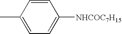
C1=C(C)C=CC([NHCOC7H15])=C1
